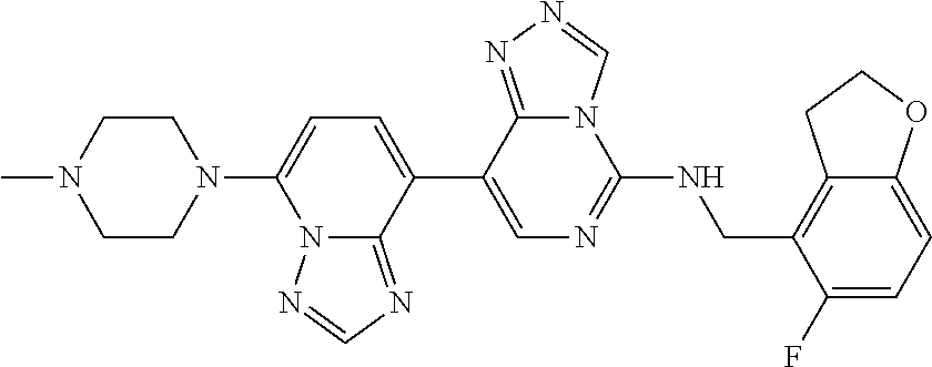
C1=C(N2CCN(C)CC2)N2C(=NC=N2)C(C2=CN=C(NCC3=C4C(=CC=C3F)OCC4)N3C2=NN=C3)=C1
